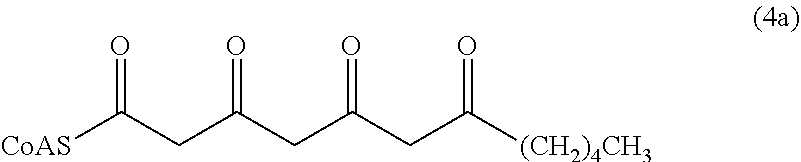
[CoAS]C(CC(CC(=O)CC([(CH2)4CH3])=O)=O)=O
